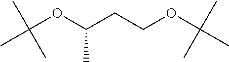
C(OC(CCOC(C)(C)C)C)(C)(C)C
